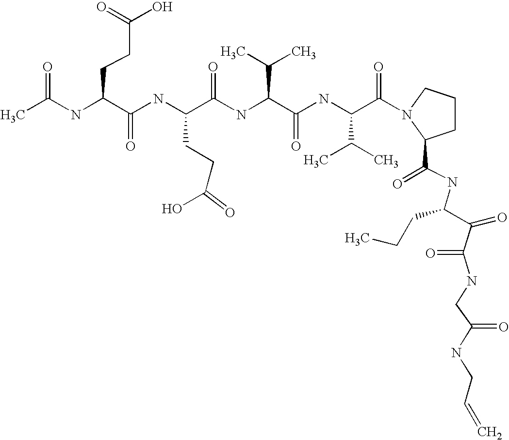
CC(NC(C(NC(C(NC(C(C)C)C(=O)NC(C(C)C)C(=O)N1CCCC1C(=O)NC(C(=O)C(NCC(NCC=C)=O)=O)CCC)=O)CCC(O)=O)=O)CCC(O)=O)=O
